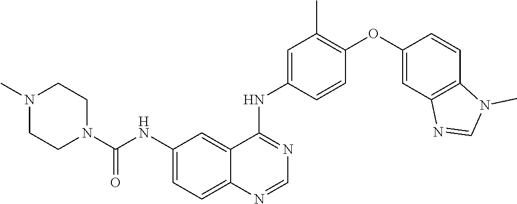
C12=CC=C(NC(N3CCN(C)CC3)=O)C=C1C(NC1=CC(C)=C(OC3=CC4=C(C=C3)N(C)C=N4)C=C1)=NC=N2
